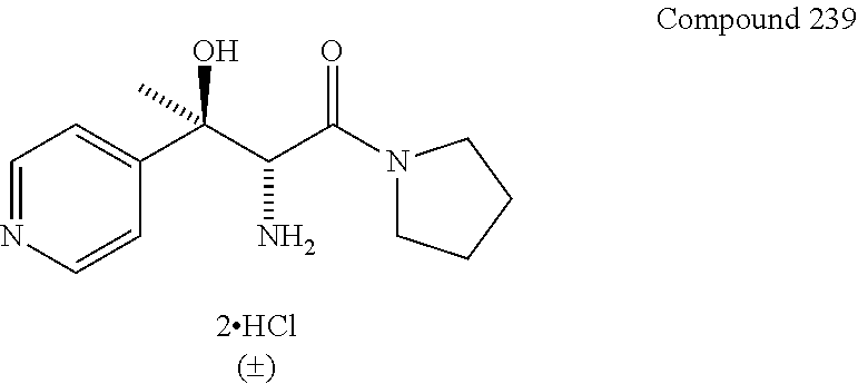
C1=NC=CC(C(C(C(=O)N2CCCC2)N)(O)C)=C1
